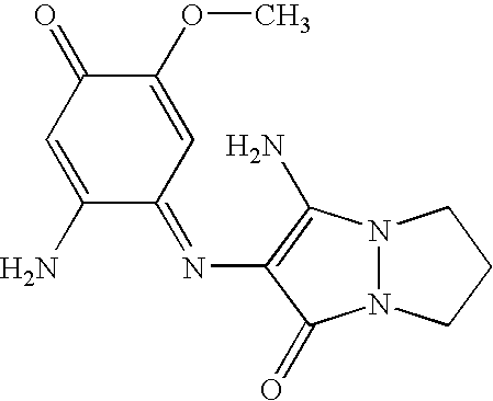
N12N(C(N)=C(N=C3C=C(OC)C(=O)C=C3N)C1=O)CCC2
